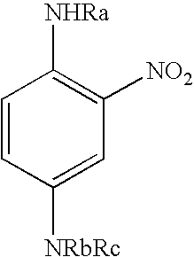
C1=CC([NRbRc])=CC([NO2])=C1[NHRa]
